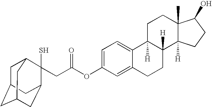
C1=C2C(=CC=C1OC(CC1(S)C3CC4CC(CC1C4)C3)=O)C1([H])C([H])(CC2)C2([H])C(C)(CC1)C(O)CC2
